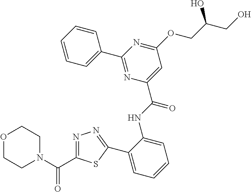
C1=C(NC(C2=CC(OCC(CO)O)=NC(C3=CC=CC=C3)=N2)=O)C(C2=NN=C(C(N3CCOCC3)=O)S2)=CC=C1
